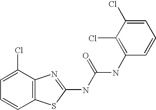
C1=C(Cl)C2=C(C=C1)SC(NC(NC1=C(Cl)C(Cl)=CC=C1)=O)=N2
